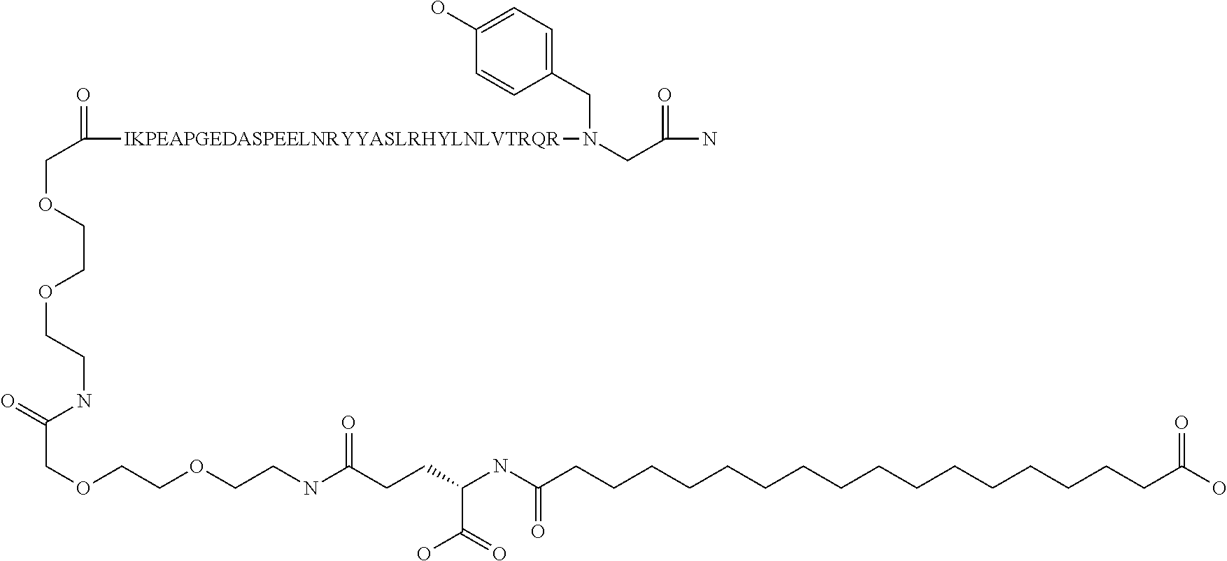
C([IKPEAPGEDASPEELNRYYASLRHYLNLVTRQR]N(CC1=CC=C(O)C=C1)CC(=O)N)(=O)COCCOCCNC(=O)COCCOCCNC(CCC(NC(CCCCCCCCCCCCCCCCC(O)=O)=O)C(O)=O)=O
